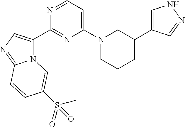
N12C(C3=NC(N4CCCC(C5=CNN=C5)C4)=CC=N3)=CN=C1C=CC(S(=O)(C)=O)=C2
